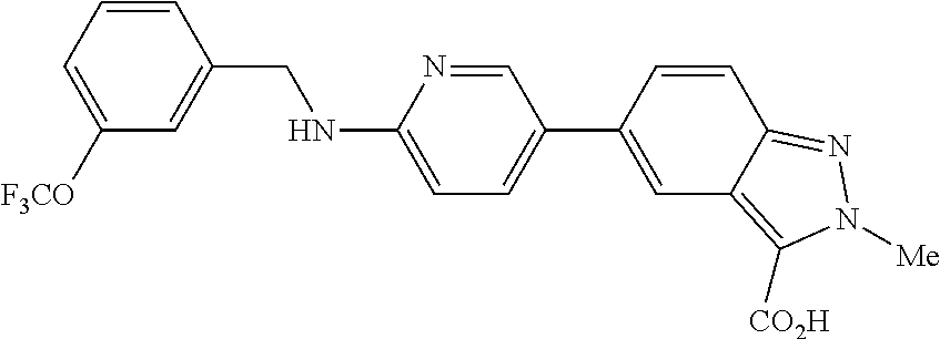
C1=CC(CNC2=CC=C(C3=CC4=C([CO2H])N([Me])N=C4C=C3)C=N2)=CC([F3CO])=C1
